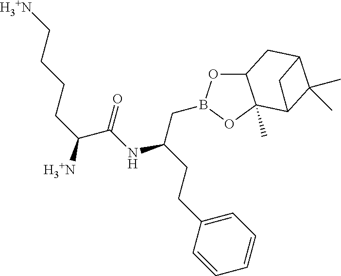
C12OB(CC(CCC3=CC=CC=C3)NC(C(CCCC[H3+N])[H3+N])=O)OC1(C)C1C(C)(C)C(C2)C1
